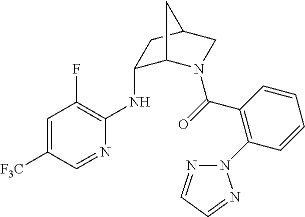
C1=C([F3C])C=NC(NC2C3N(C(=O)C4=C(N5N=CC=N5)C=CC=C4)CC(C2)C3)=C1F
